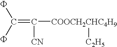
C(=C(F)F)([CN])[COOCH2CHC4H9][C2H5]
